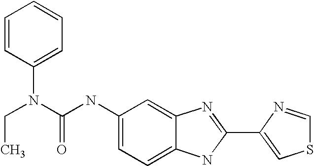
C1=C2C(=CC=C1NC(=O)N(CC)C1=CC=CC=C1)NC(C1=CSC=N1)=N2
